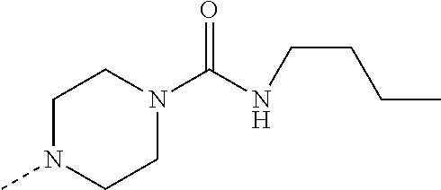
C1N(C)CCN(C(=O)NCCCC)C1
